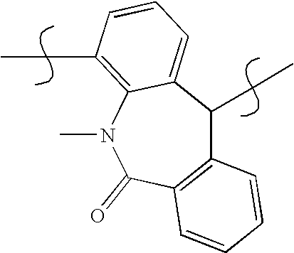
C12=C(C(=O)N(C)C3=C(CC)C=CC=C3C1CC)C=CC=C2
